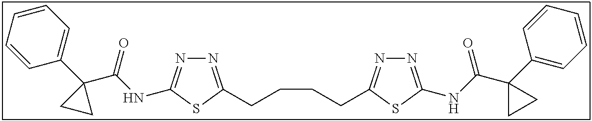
N1=C(CCCCC2=NN=C(NC(C3(C4=CC=CC=C4)CC3)=O)S2)SC(NC(C2(C3=CC=CC=C3)CC2)=O)=N1
